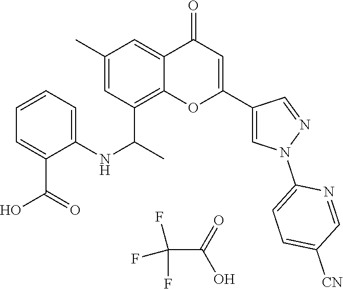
FC(F)(F)C(=O)O.C12=C(C(C)NC3=CC=CC=C3C(O)=O)C=C(C)C=C1C(=O)C=C(C1=CN(C3=CC=C([CN])C=N3)N=C1)O2
